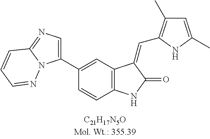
C1(C2=CC3=C(C=C2)NC(=O)C3=CC2=C(C)C=C(C)N2)=CN=C2N1N=CC=C2
